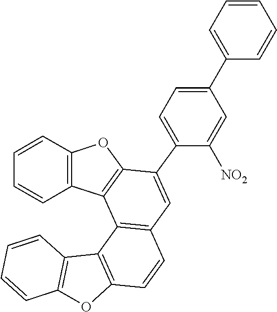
C1=CC2=C(C3=C1C=C(C1=CC=C(C4=CC=CC=C4)C=C1[NO2])C1=C3C3=C(C=CC=C3)O1)C1=C(O2)C=CC=C1
